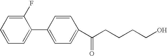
C1(F)=CC=CC=C1C1=CC=C(C(CCCCO)=O)C=C1
